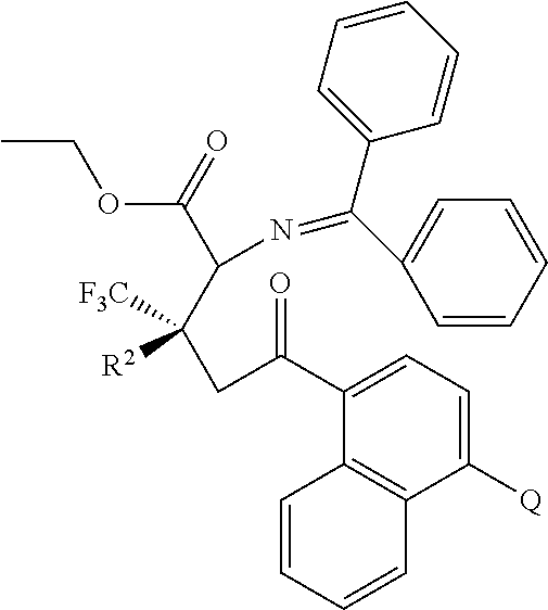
CCOC(C(C([R2])([F3C])CC(C1=CC=C([Q])C2=C1C=CC=C2)=O)N=C(C1=CC=CC=C1)C1=CC=CC=C1)=O
